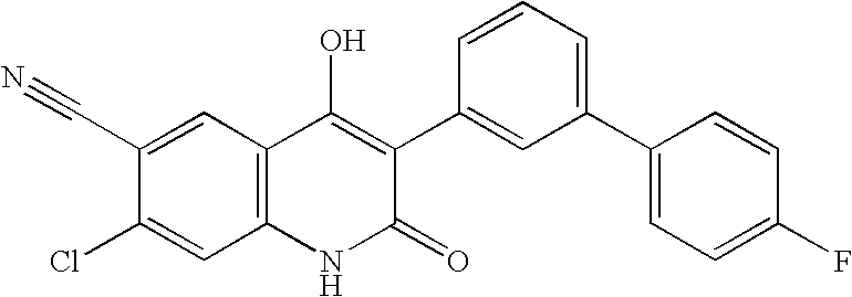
C12=C(NC(=O)C(C3=CC(C4=CC=C(F)C=C4)=CC=C3)=C1O)C=C(Cl)C(C#N)=C2
